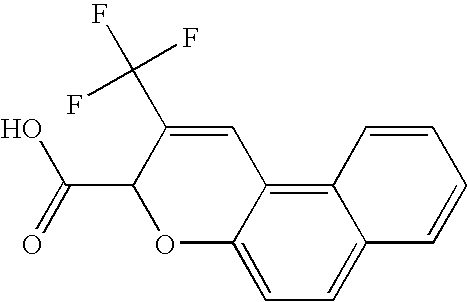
C12=C3C(=CC=C1C=CC=C2)OC(C(=O)O)C(C(F)(F)F)=C3
